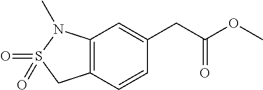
C12=C(C=CC(CC(=O)OC)=C1)CS(=O)(=O)N2C
